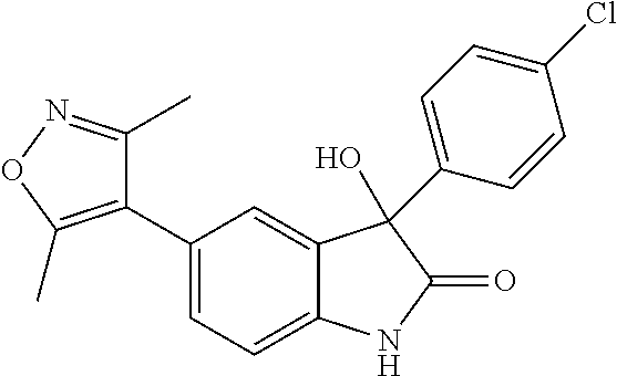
C1=C(C2=C(C)ON=C2C)C=C2C(=C1)NC(=O)C2(O)C1=CC=C(Cl)C=C1
